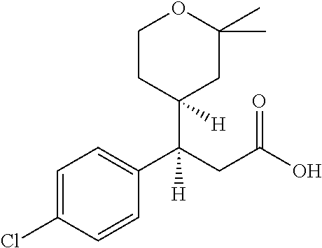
C(O)(=O)CC(C1([H])CCOC(C)(C)C1)(C1=CC=C(Cl)C=C1)[H]
